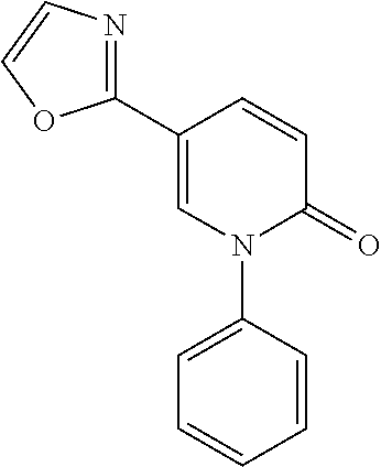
C1=CC(N2C(=O)C=CC(C3=NC=CO3)=C2)=CC=C1
